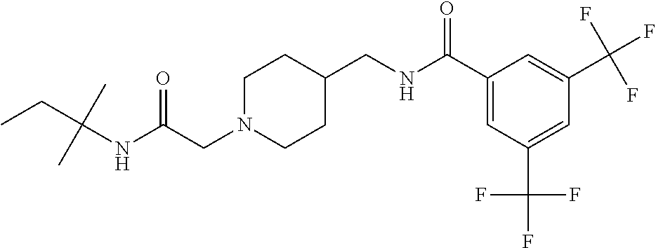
C(CN1CCC(CNC(C2=CC(C(F)(F)F)=CC(C(F)(F)F)=C2)=O)CC1)(NC(C)(C)CC)=O
